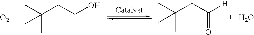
C(CCO)(C)(C)C.C(CC([H])=O)(C)(C)C.O.[O2]
